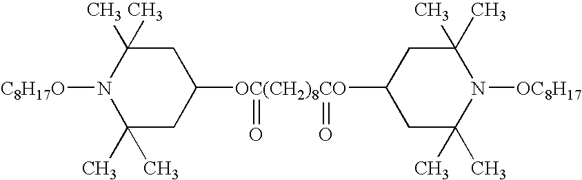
N1([C8H17O])C(C)(C)CC([OC(CH2)8CO](C2CC(C)(C)N([OC8H17])C(C)(C)C2)(=O)=O)CC1(C)C
